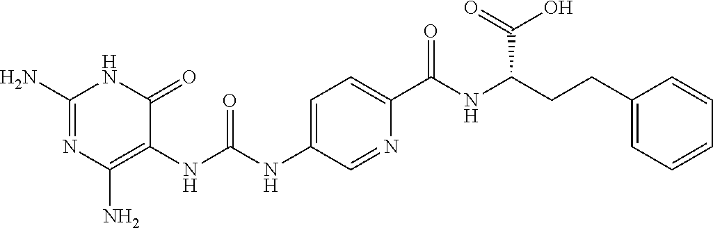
N1C(N)=NC(N)=C(NC(NC2=CC=C(C(=O)NC(C(=O)O)CCC3=CC=CC=C3)N=C2)=O)C1=O
